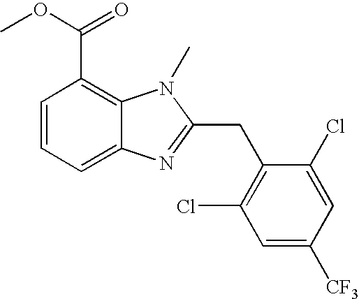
C1=CC=C2C(=C1C(=O)OC)N(C)C(CC1=C(Cl)C=C([CF3])C=C1Cl)=N2
